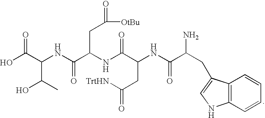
C12=C(C=CC=C1)NC=C2CC(C(NC(C(NC(C(NC(C(O)=O)C(O)C)=O)CC([OtBu])=O)=O)CC(=O)[TrtHN])=O)N
